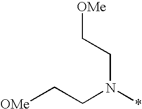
[OMe]CCN(*)CC[OMe]
